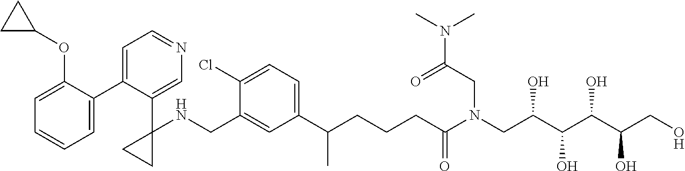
C1(C2=CC=NC=C2C2(NCC3=CC(C(CCCC(N(CC(C(C(C(CO)O)O)O)O)CC(=O)N(C)C)=O)C)=CC=C3Cl)CC2)=CC=CC=C1OC1CC1
